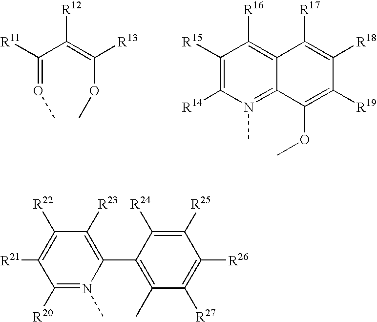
C(=OC)(C(=C(OC)[R13])[R12])[R11].C1([R15])=C([R14])N(C)=C2C(=C1[R16])C([R17])=C([R18])C([R19])=C2OC.N1(C)=C([R20])C([R21])=C([R22])C([R23])=C1C1=C(C)C([R27])=C([R26])C([R25])=C1[R24]
